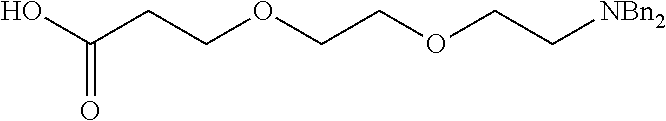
OC(CCOCCOCC[NBn2])=O
